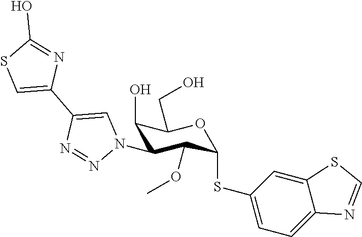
C1(O)C(N2C=C(C3=CSC(O)=N3)N=N2)C(OC)C(SC2=CC=C3C(=C2)SC=N3)OC1CO
